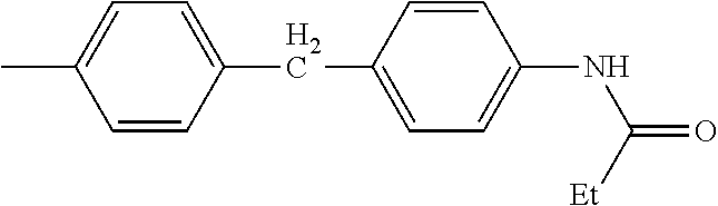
CC1=CC=C(CC2=CC=C(NC([Et])=O)C=C2)C=C1
